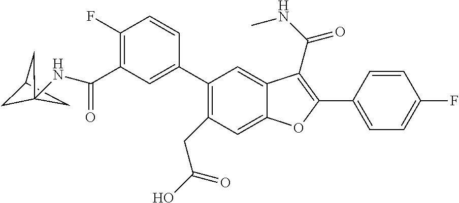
C1=C(C2=C(C(NC)=O)C3=CC(C4=CC(C(=O)NC56CC(C5)C6)=C(F)C=C4)=C(CC(O)=O)C=C3O2)C=CC(F)=C1
